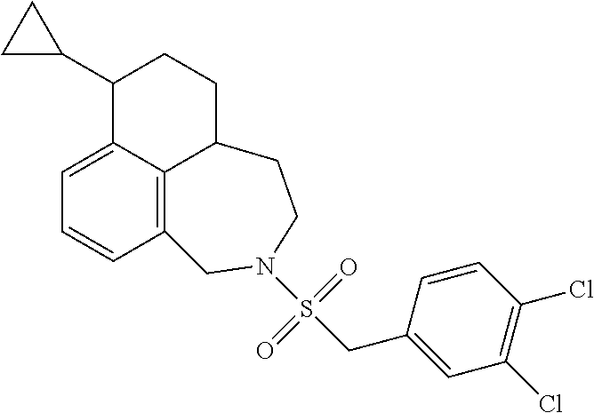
C1=CC(CS(=O)(=O)N2CC3=C4C(=CC=C3)C(C3CC3)CCC4CC2)=CC(Cl)=C1Cl
